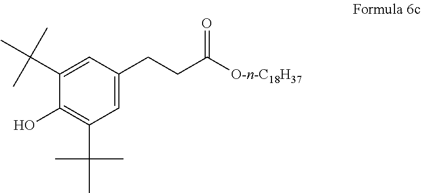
C1=C(CCC([O-n-C18H37])=O)C=C(C(C)(C)C)C(O)=C1C(C)(C)C
